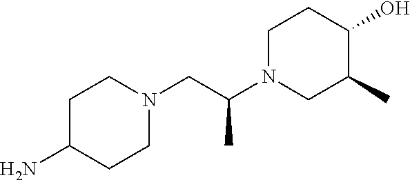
C1C(N)CCN(CC(N2CCC(O)C(C)C2)C)C1
